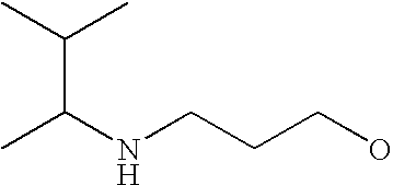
CC(NCCCO)C(C)C
